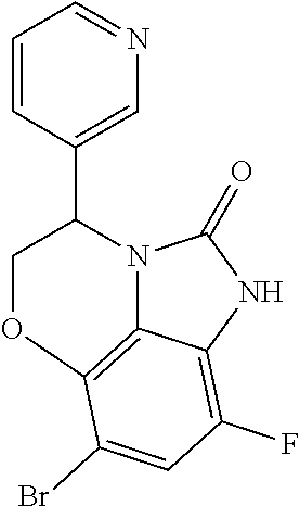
C1=CC(C2COC3=C4C(=C(F)C=C3Br)NC(=O)N24)=CN=C1
